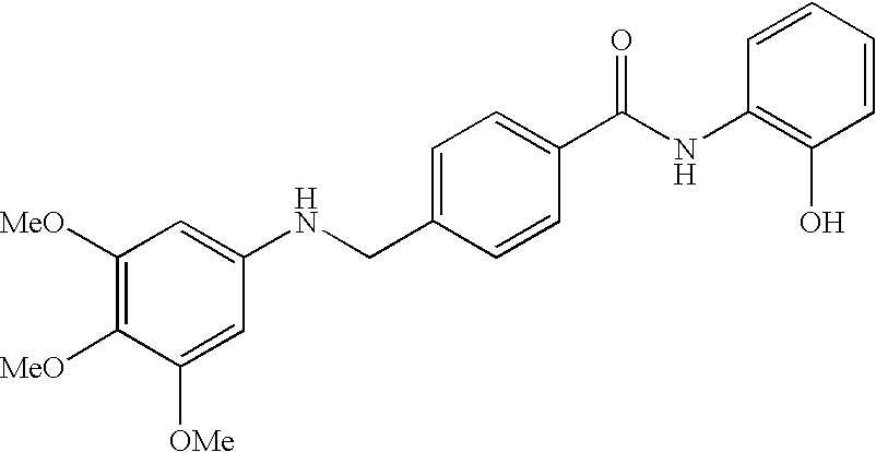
C1(CNC2=CC([MeO])=C([MeO])C([OMe])=C2)=CC=C(C(NC2=C(O)C=CC=C2)=O)C=C1
